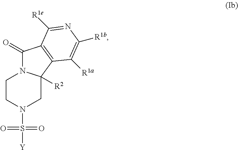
C1(=O)N2C([R2])(C3=C1C([R1e])=NC([R1b])=C3[R1a])CN(S([Y])(=O)=O)CC2
